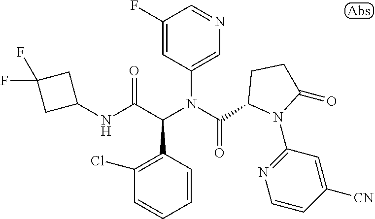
C1=CC(C(C(NC2CC(F)(F)C2)=O)N(C(=O)C2N(C3=NC=CC([CN])=C3)C(=O)CC2)C2=CN=CC(F)=C2)=C(Cl)C=C1
